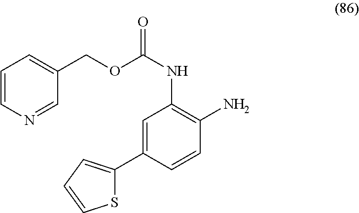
O(C(NC1=C(N)C=CC(C2=CC=CS2)=C1)=O)CC1=CC=CN=C1
